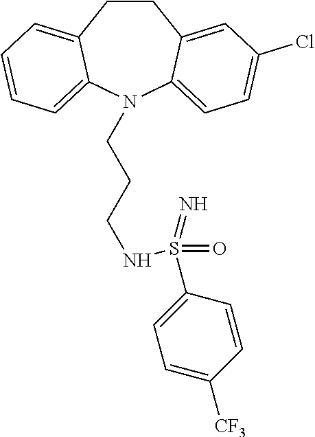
C1CC2=CC(Cl)=CC=C2N(CCCNS(C2=CC=C([CF3])C=C2)(=O)=N)C2=CC=CC=C12
